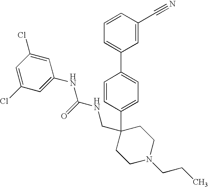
C1=C(C2(CNC(NC3=CC(Cl)=CC(Cl)=C3)=O)CCN(CCC)CC2)C=CC(C2=CC=CC(C#N)=C2)=C1
